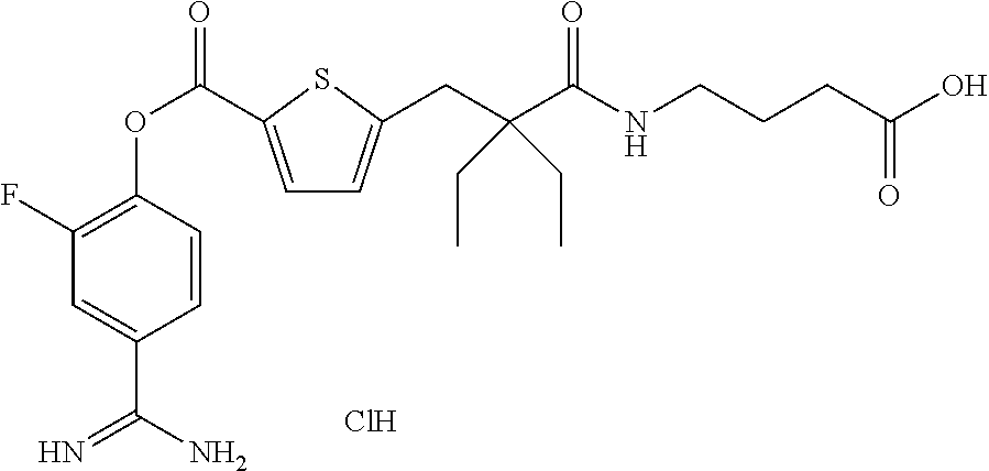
C1(F)=C(OC(=O)C2=CC=C(CC(C(NCCCC(O)=O)=O)(CC)CC)S2)C=CC(C(N)=N)=C1.Cl
